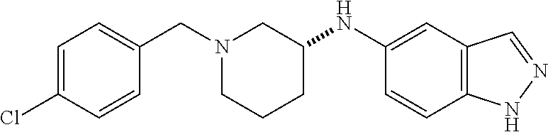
C1=C(Cl)C=CC(CN2CCCC(NC3=CC4=C(C=C3)NN=C4)C2)=C1
